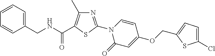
C(OC1=CC(=O)N(C2=NC(C)=C(C(NCC3=CC=CC=C3)=O)S2)C=C1)C1=CC=C(Cl)S1
